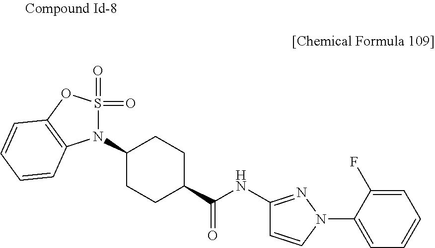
N1(C2CCC(C(NC3=NN(C4=CC=CC=C4F)C=C3)=O)CC2)S(=O)(=O)OC2=C1C=CC=C2
